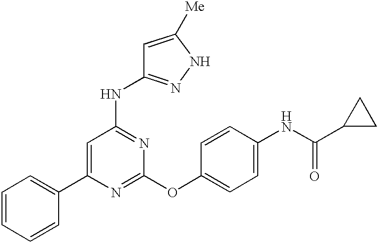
C1=CC=CC(C2=CC(NC3=NNC([Me])=C3)=NC(OC3=CC=C(NC(C4CC4)=O)C=C3)=N2)=C1
